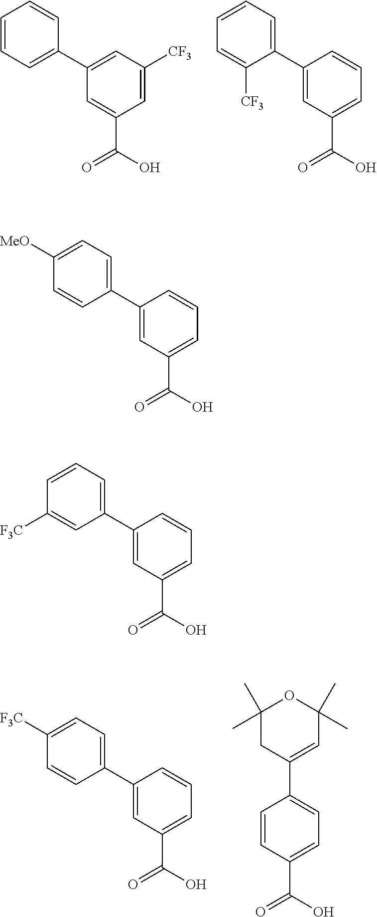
C1=C(C2=CC=CC=C2)C=C(C(O)=O)C=C1[CF3].C1=CC=C(C(O)=O)C=C1C1=CC=CC=C1[CF3].C1=CC=C(C(O)=O)C=C1C1=CC=C([F3C])C=C1.C1(C2=CC(C)(C)OC(C)(C)C2)=CC=C(C(O)=O)C=C1.C1=CC=C(C(O)=O)C=C1C1=CC=C([MeO])C=C1.C1=CC=C(C(O)=O)C=C1C1=CC=CC([F3C])=C1
